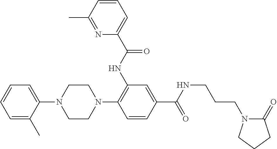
C1=C(C)C(N2CCN(C3=C(NC(=O)C4=CC=CC(C)=N4)C=C(C(NCCCN4C(=O)CCC4)=O)C=C3)CC2)=CC=C1
